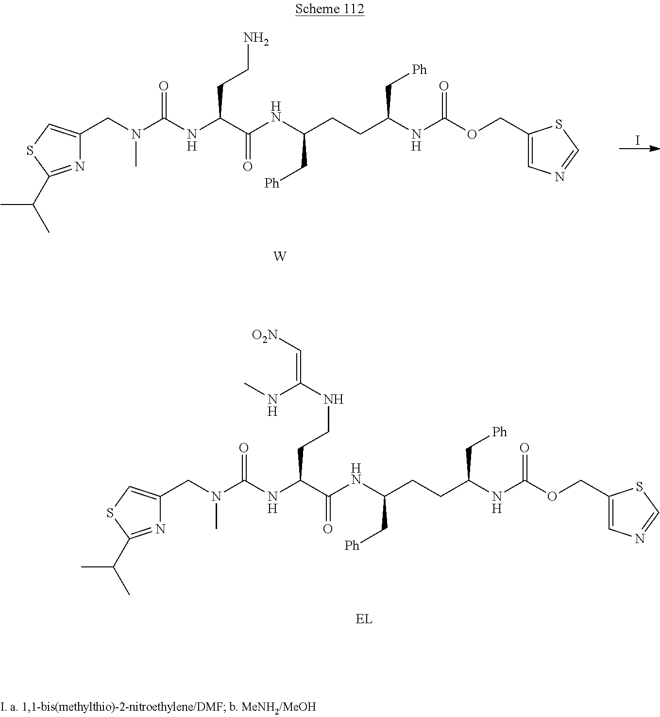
[EL].O=C(NC(C(NC(CCC(C[Ph])NC(OCC1=CN=CS1)=O)C[Ph])=O)CCNC(=C[O2N])NC)N(CC1=CSC(C(C)C)=N1)C.I.[W].O=C(NC(C(NC(CCC(C[Ph])NC(OCC1=CN=CS1)=O)C[Ph])=O)CCN)N(CC1=CSC(C(C)C)=N1)C
